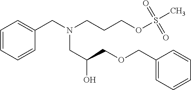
C1=CC=CC(CN(CC(COCC2=CC=CC=C2)O)CCCOS(=O)(=O)C)=C1
